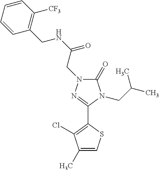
C1(C2=NN(CC(=O)NCC3=C([CF3])C=CC=C3)C(=O)N2CC(C)C)=C(Cl)C(C)=CS1
